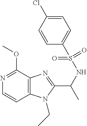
C1=CC2=C(C(OC)=N1)N=C(C(NS(=O)(C1=CC=C(Cl)C=C1)=O)C)N2CC
